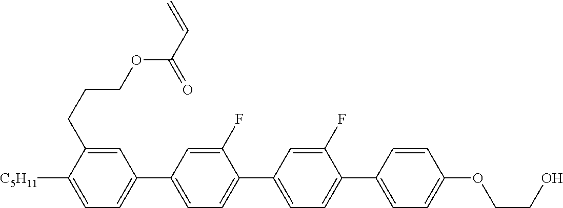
C1=C(CCCOC(C=C)=O)C([C5H11])=CC=C1C1=CC=C(C2=CC=C(C3=CC=C(OCCO)C=C3)C(F)=C2)C(F)=C1
